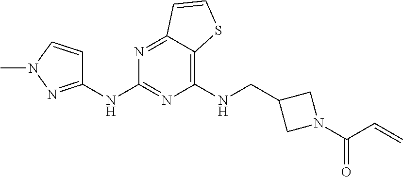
C1(NCC2CN(C(C=C)=O)C2)=C2C(=NC(NC3=NN(C)C=C3)=N1)C=CS2
